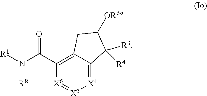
C1(C(N([R1])[R8])=O)=C2C(=[X4][X5]=[X6]1)C([R3])([R4])C([OR6a])C2
